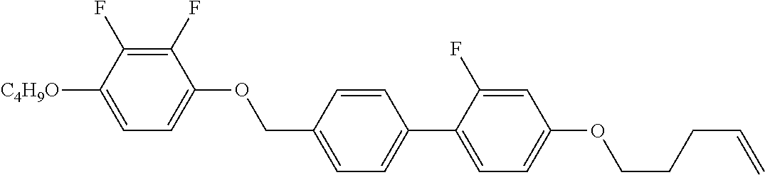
C1(F)=C(F)C([C4H9O])=CC=C1OCC1=CC=C(C2=CC=C(OCCCC=C)C=C2F)C=C1
